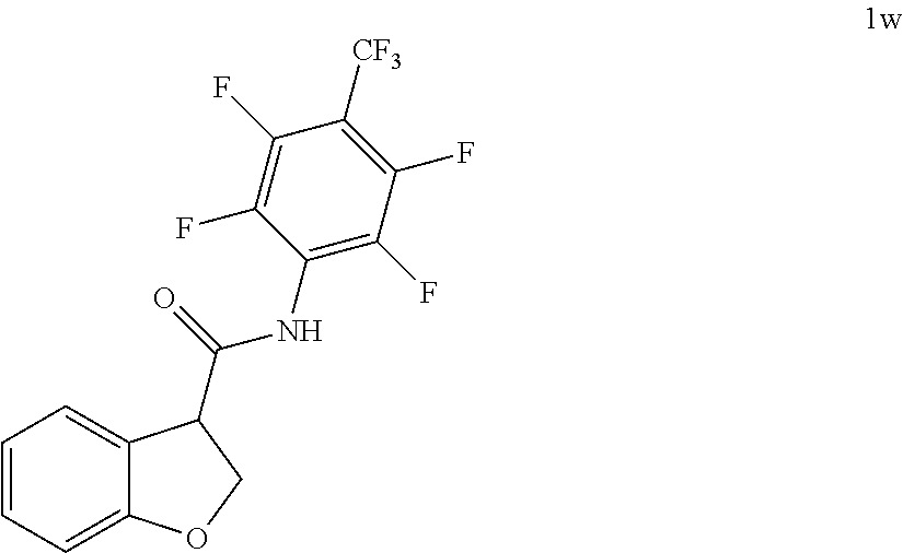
C1=CC=C2C(=C1)C(C(NC1=C(F)C(F)=C([CF3])C(F)=C1F)=O)CO2
